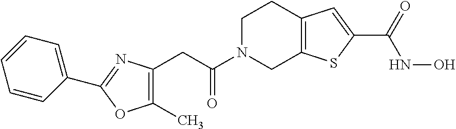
C(C(N1CC2=C(CC1)C=C(C(=O)NO)S2)=O)C1=C(C)OC(C2=CC=CC=C2)=N1
